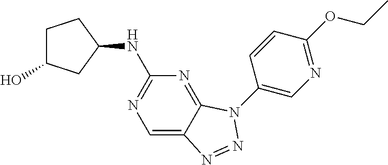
C1=C2C(=NC(NC3CCC(O)C3)=N1)N(C1=CN=C(OCC)C=C1)N=N2
